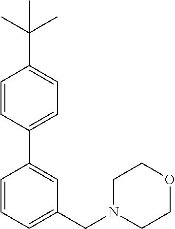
C1=CC(C2=CC(CN3CCOCC3)=CC=C2)=CC=C1C(C)(C)C
